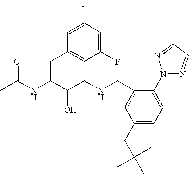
CC(NC(C(CNCC1=CC(CC(C)(C)C)=CC=C1N1N=CC=N1)O)CC1=CC(F)=CC(F)=C1)=O
